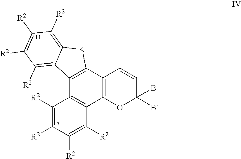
C1([R2])=C([R2])C([R2])=C([R2])C2=C1C1=C(C3=C2OC([B'])(B)C=C3)[K]C2=C([R2])C([R2])=C([R2])C([R2])=C12
